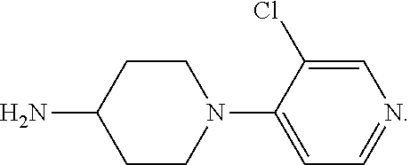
C1=C(N2CCC(N)CC2)C(Cl)=CN=C1
